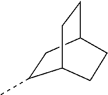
C1(C)CC2CCC1CC2
